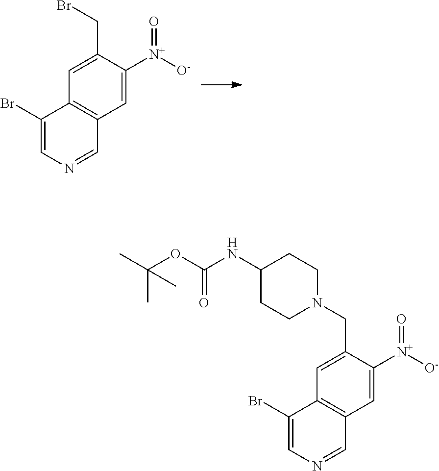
C1=C([N+](=O)[O-])C(CBr)=CC2=C1C=NC=C2Br.C1=C([N+](=O)[O-])C(CN2CCC(NC(OC(C)(C)C)=O)CC2)=CC2=C1C=NC=C2Br
